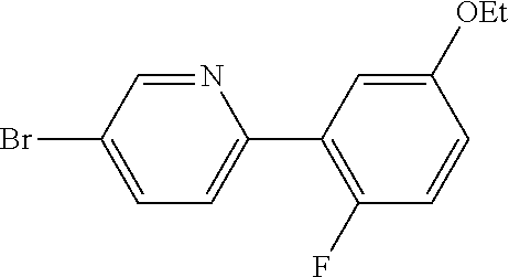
N1=CC(Br)=CC=C1C1=C(F)C=CC([OEt])=C1
